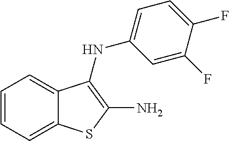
C1(F)=CC(NC2=C(N)SC3=CC=CC=C32)=CC=C1F
